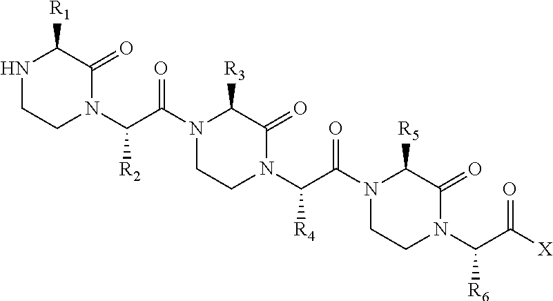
N1CCN(C(C(N2CCN(C(C(N3CCN(C(C([X])=O)[R6])C(=O)C3[R5])=O)[R4])C(=O)C2[R3])=O)[R2])C(=O)C1[R1]
